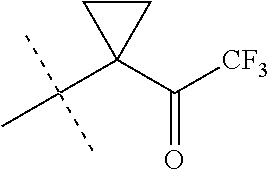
C1CC1(C([CF3])=O)C(C)(C)C
